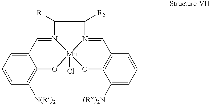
C1(C=NC(C(N=CC2=C(O)C([(R)2N])=CC=C2)[R2])[R1])=CC=CC([N(R)2])=C1O.[Mn]Cl
